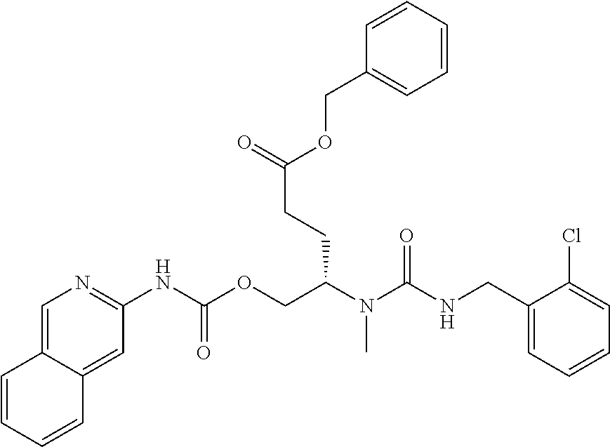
C1(Cl)=CC=CC=C1CNC(N(C(COC(NC1=NC=C2C(=C1)C=CC=C2)=O)CCC(OCC1=CC=CC=C1)=O)C)=O
